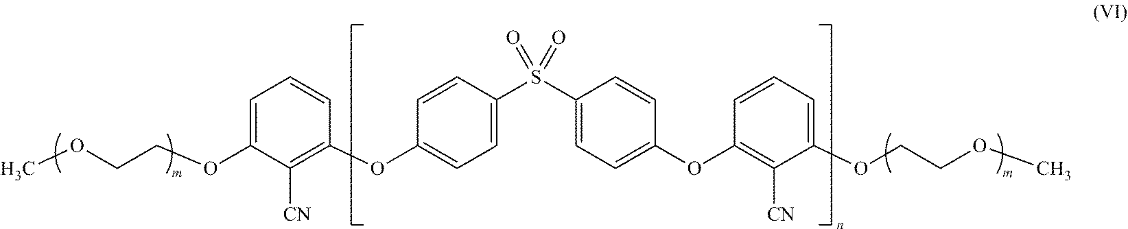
C1=C(S(C2=CC=C(OC3=C([CN])C(OCCOC)=CC=C3)C=C2)(=O)=O)C=CC(OC2=C([CN])C(OCCOC)=CC=C2)=C1
